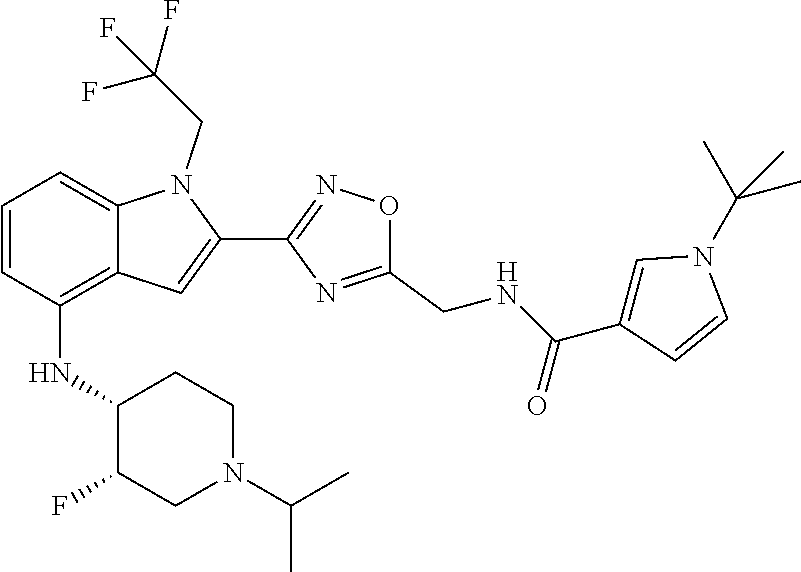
C1=CC(NC2C(F)CN(C(C)C)CC2)=C2C(=C1)N(CC(F)(F)F)C(C1=NOC(CNC(C3=CN(C(C)(C)C)C=C3)=O)=N1)=C2
